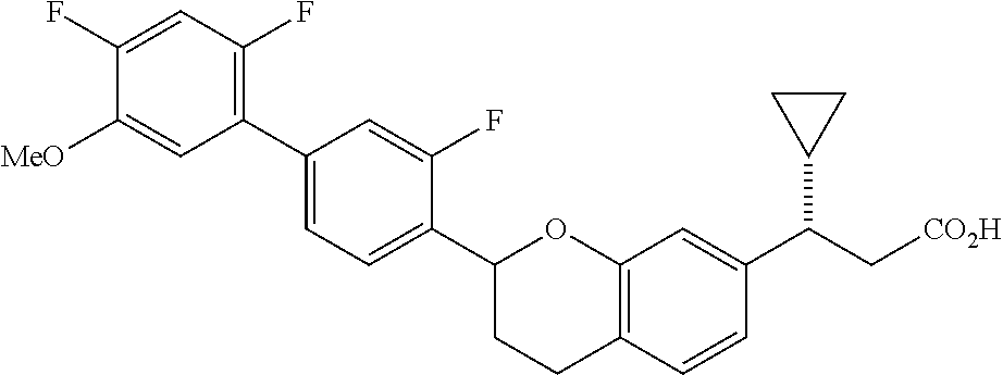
C1(C2=CC=C(C3CCC4=C(O3)C=C(C(C[CO2H])C3CC3)C=C4)C(F)=C2)=C(F)C=C(F)C([MeO])=C1
